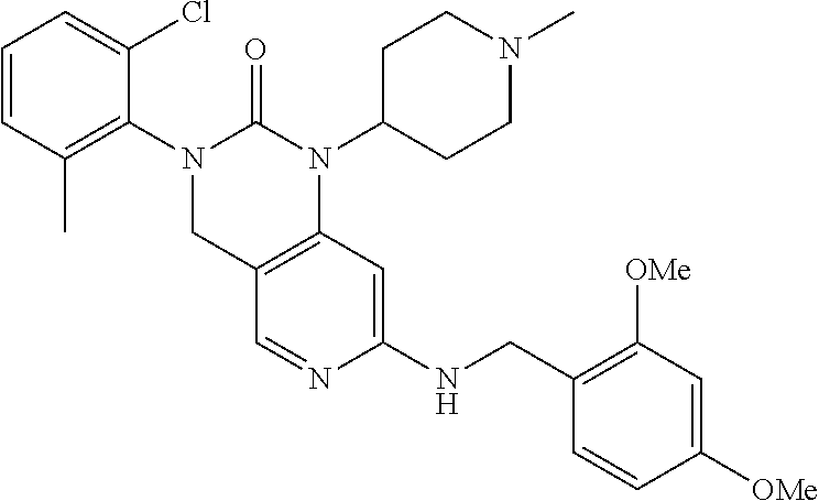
C1C2=C(N(C3CCN(C)CC3)C(=O)N1C1=C(C)C=CC=C1Cl)C=C(NCC1=C([OMe])C=C([OMe])C=C1)N=C2
